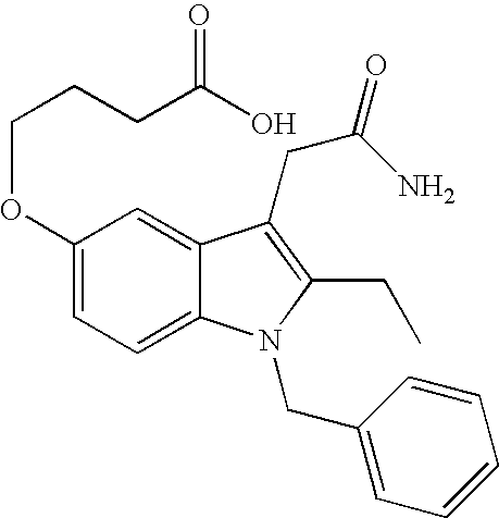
C1(OCCCC(O)=O)=CC=C2C(=C1)C(CC(=O)N)=C(CC)N2CC1=CC=CC=C1
